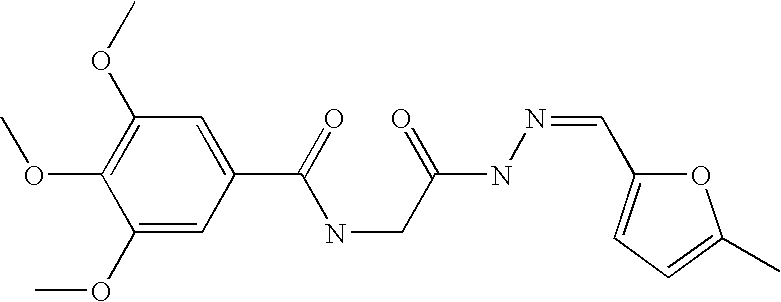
C1(OC)=CC(C(=O)NCC(NN=CC2=CC=C(C)O2)=O)=CC(OC)=C1OC
